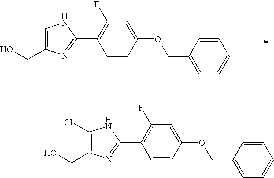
C1=CC(OCC2=CC=CC=C2)=CC(F)=C1C1=NC(CO)=CN1.C1=CC(OCC2=CC=CC=C2)=CC(F)=C1C1=NC(CO)=C(Cl)N1
